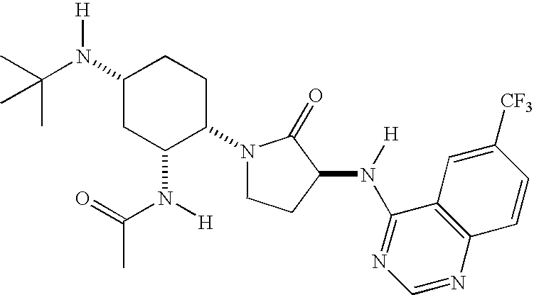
C1(N(C(C)(C)C)[H])CC(N([H])C(=O)C)C(N2CCC(N([H])C3=NC=NC4=C3C=C([CF3])C=C4)C2=O)CC1
